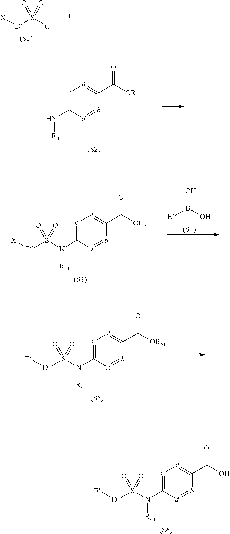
c1=C(N([R41])S([D][E])(=O)=O)[d]=bC(C(O)=O)=[a]1.[(S6)].[X][D]S(Cl)(=O)=O.[(S1)].c1=C(N[R41])[d]=bC(C([OR51])=O)=[a]1.[(S2)].c1=C(N([R41])S([D][X])(=O)=O)[d]=bC(C([OR51])=O)=[a]1.[(S3)].[E]B(O)O.[(S4)].c1=C(N([R41])S([D][E])(=O)=O)[d]=bC(C([OR51])=O)=[a]1.[(S5)]
